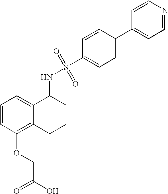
C1=CC(OCC(O)=O)=C2C(=C1)C(NS(=O)(=O)C1=CC=C(C3=CC=NC=C3)C=C1)CCC2
